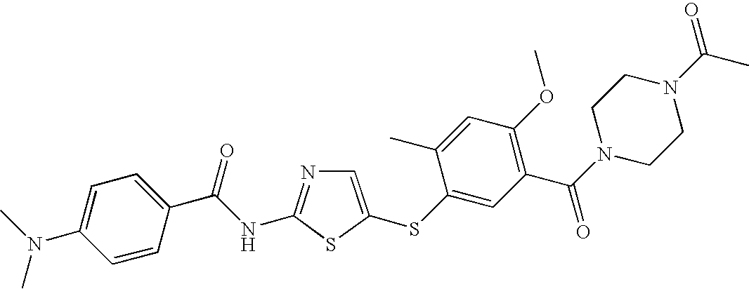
C1=C(SC2=CC(C(N3CCN(C(C)=O)CC3)=O)=C(OC)C=C2C)SC(NC(C2=CC=C(N(C)C)C=C2)=O)=N1
